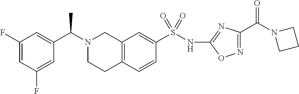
C1(F)=CC(F)=CC(C(N2CCC3=C(C2)C=C(S(NC2=NC(C(N4CCC4)=O)=NO2)(=O)=O)C=C3)C)=C1
